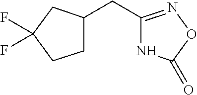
N1C(CC2CCC(F)(F)C2)=NOC1=O
